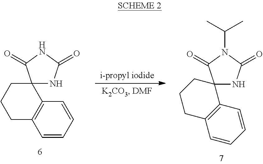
C1=CC2=C(C=C1)CCCC21NC(=O)NC1=O.N1C(=O)N(C(C)C)C(=O)C12C1=C(CCC2)C=CC=C1
